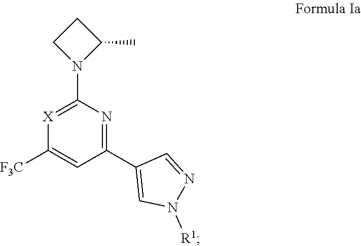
N1=CC(C2=NC(N3CCC3C)=[X]C([F3C])=C2)=CN1[R1]
